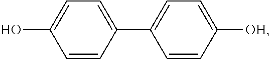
OC1=CC=C(C2=CC=C([OH])C=C2)C=C1
